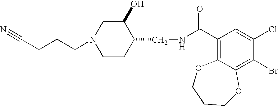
C(CCCN1CCC(CNC(C2=C3C(=C(Br)C(Cl)=C2)OCCCO3)=O)C(O)C1)#N
